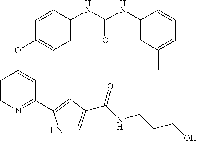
C1=C(NC(NC2=CC(C)=CC=C2)=O)C=CC(OC2=CC(C3=CC(C(NCCCO)=O)=CN3)=NC=C2)=C1
